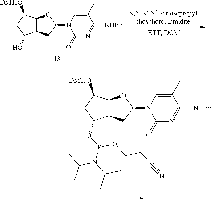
C1(C)=CN(C2OC3C(C2)C(O)CC3[DMTrO])C(=O)N=C1[NHBz].C1(C)=CN(C2OC3C(C2)C(OP(N(C(C)C)C(C)C)OCCC#N)CC3[DMTrO])C(=O)N=C1[NHBz]
